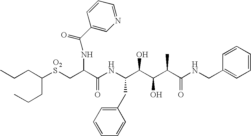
C(CC(CCC)[O2S]CC(C(NC(C(C(C(C(NCC1=CC=CC=C1)=O)C)O)O)CC1=CC=CC=C1)=O)NC(=O)C1=CN=CC=C1)C
